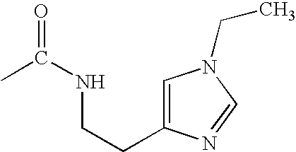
CC(NCCC1=CN(CC)C=N1)=O
